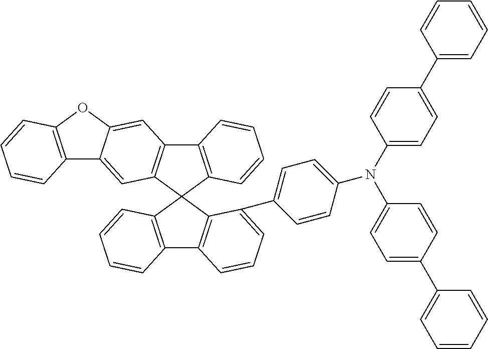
C12=C(C3(C4=C1C=C1C(=C4)C4=C(O1)C=CC=C4)C1=C(C4=C3C(C3=CC=C(N(C5=CC=C(C6=CC=CC=C6)C=C5)C5=CC=C(C6=CC=CC=C6)C=C5)C=C3)=CC=C4)C=CC=C1)C=CC=C2
